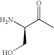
NC(C(C)=O)CO
